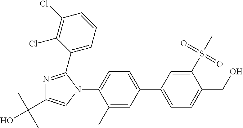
C1=C(CO)C(S(C)(=O)=O)=CC(C2=CC=C(N3C(C4=CC=CC(Cl)=C4Cl)=NC(C(C)(C)O)=C3)C(C)=C2)=C1
